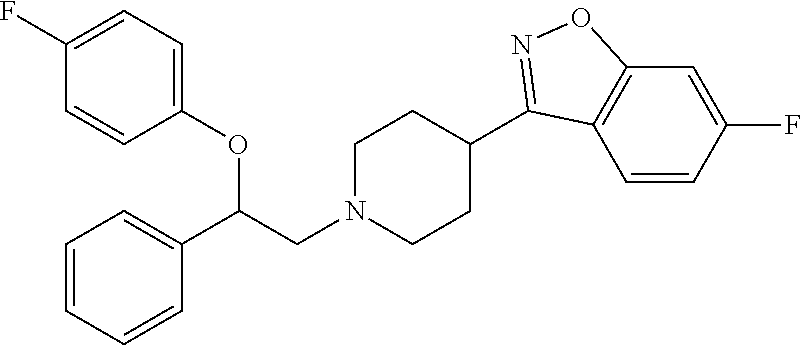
C1(OC(CN2CCC(C3=NOC4=C3C=CC(F)=C4)CC2)C2=CC=CC=C2)=CC=C(F)C=C1
